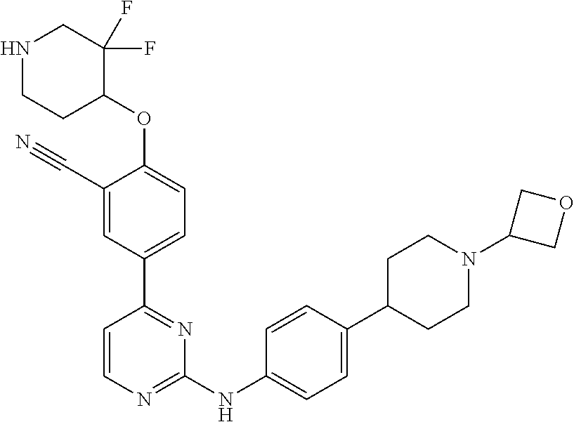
C1=CN=C(NC2=CC=C(C3CCN(C4COC4)CC3)C=C2)N=C1C1=CC=C(OC2C(F)(F)CNCC2)C(C#N)=C1
